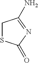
S1C(=O)N=C(N)C1
